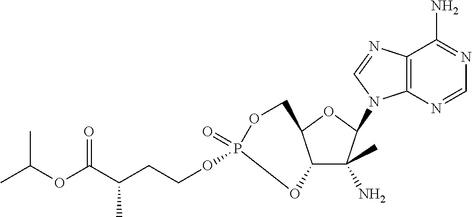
C12C(C)(N)C(N3C4=C(N=C3)C(N)=NC=N4)OC1COP(=O)(OCCC(C(OC(C)C)=O)C)O2
